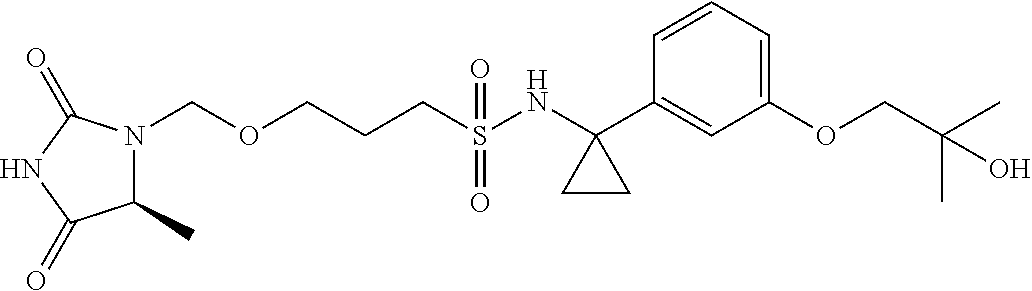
C(S(NC1(C2=CC(OCC(C)(C)O)=CC=C2)CC1)(=O)=O)CCOCN1C(C)C(=O)NC1=O
